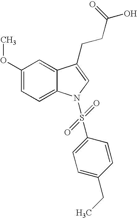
C12=CC(OC)=CC=C1N(S(C1=CC=C(CC)C=C1)(=O)=O)C=C2CCC(=O)O
